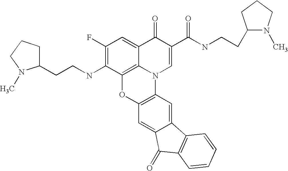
C1(F)=C(NCCC2CCCN2C)C2=C3C(=C1)C(=O)C(C(=O)NCCC1N(C)CCC1)=CN3C1=C(O2)C=C2C(=C1)C1=C(C2=O)C=CC=C1
